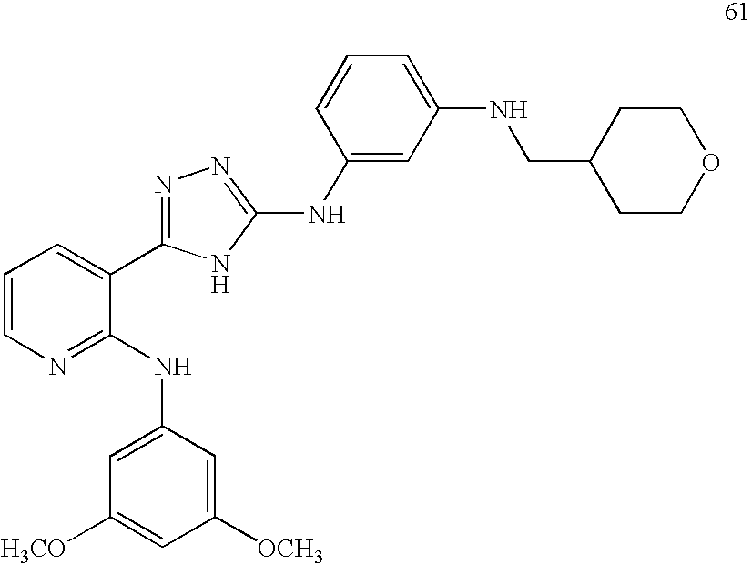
C1=C(NC2=NC=CC=C2C2=NN=C(NC3=CC(NCC4CCOCC4)=CC=C3)N2)C=C([OCH3])C=C1[H3CO]
